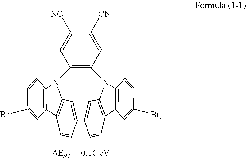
C1(N2C3=C(C=C(Br)C=C3)C3=C2C=CC=C3)=C(N2C3=C(C=C(Br)C=C3)C3=C2C=CC=C3)C=C([CN])C([NC])=C1
